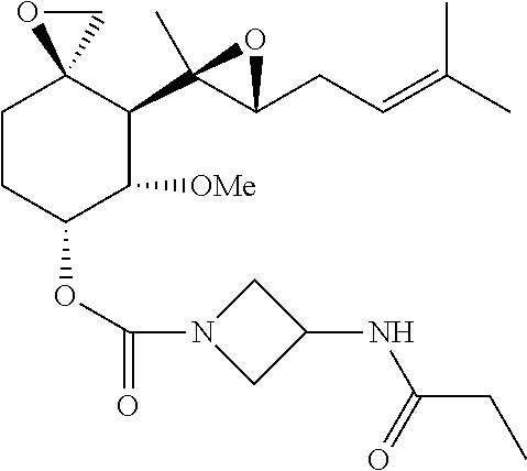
C1CC(OC(=O)N2CC(NC(CC)=O)C2)C([OMe])C(C2(C)C(CC=C(C)C)O2)C12CO2
